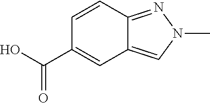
C1(C(O)=O)=CC2=CN(C)N=C2C=C1
